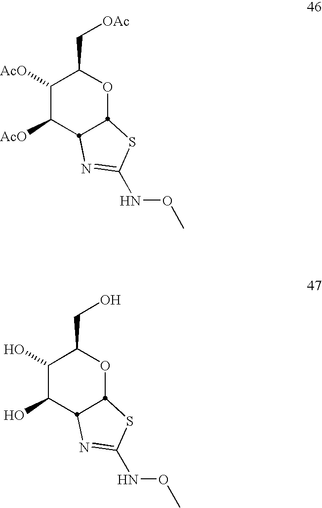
C1([AcO])C([AcO])C2N=C(NOC)SC2OC1C[OAc].C1(O)C(O)C2N=C(NOC)SC2OC1CO
